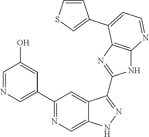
C1(C2=NC=C3C(=C2)C(C2=NC4=C(N2)N=CC=C4C2=CSC=C2)=NN3)=CN=CC(O)=C1
